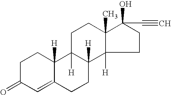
C1C(=O)C=C2C([H])(C1)C1([H])C([H])(CC2)C2([H])C(C)(CC1)C(O)(C#C)CC2
